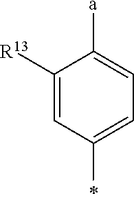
C1([R13])=CC(C)=CC=C1[a]
